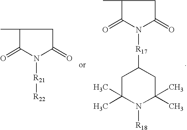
C1(C)C(=O)N([R21][R22])C(=O)C1.C1(C)C(=O)N([R17]C2CC(C)(C)N([R18])C(C)(C)C2)C(=O)C1
